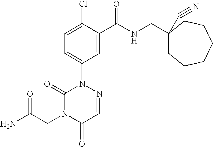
C1(C(NCC2(C#N)CCCCCC2)=O)=CC(N2N=CC(=O)N(CC(N)=O)C2=O)=CC=C1Cl
